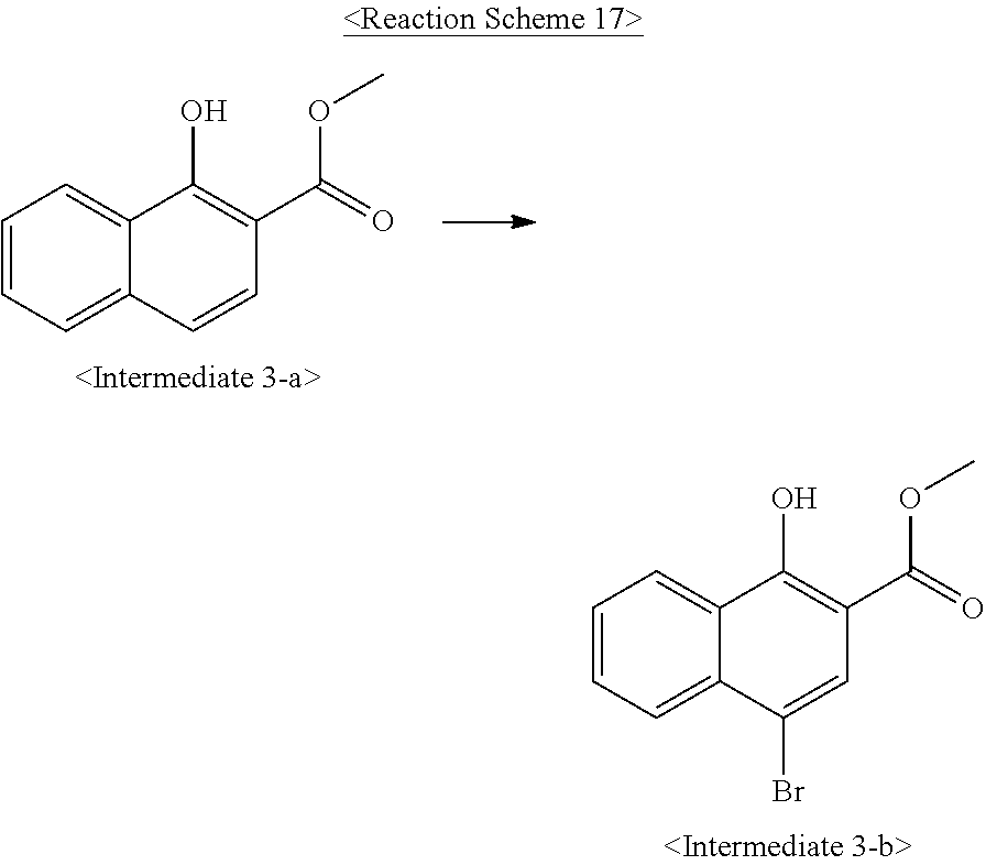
C1=CC=C2C(=C1)C(O)=C(C(=O)OC)C=C2.C1=CC=C2C(=C1)C(O)=C(C(=O)OC)C=C2Br
